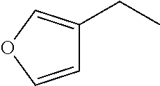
C1=COC=C1CC
